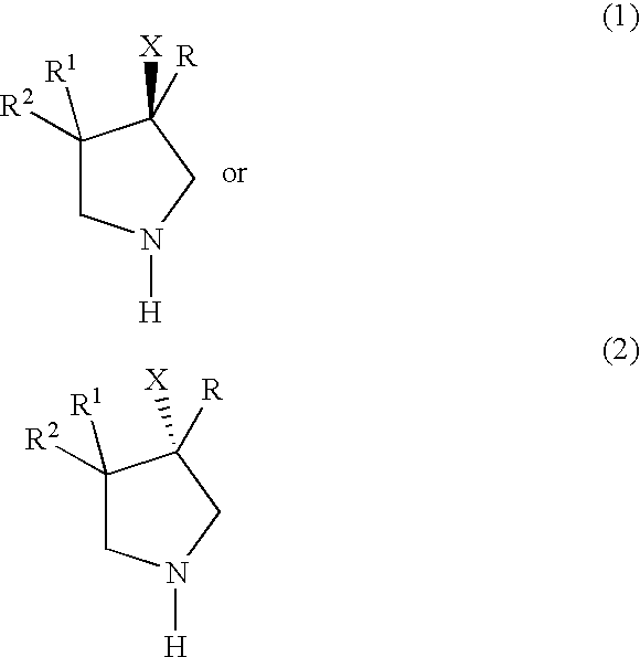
C1([R2])([R1])CN([H])CC1([R])[X].C1([R2])([R1])CN([H])CC1([R])[X]
